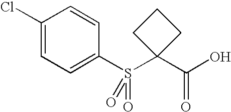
C1(Cl)=CC=C(S(=O)(=O)C2(C(O)=O)CCC2)C=C1
